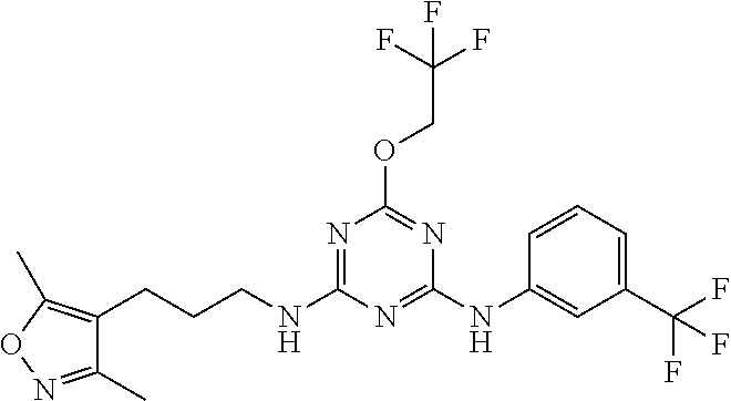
C1(C)=NOC(C)=C1CCCNC1=NC(OCC(F)(F)F)=NC(NC2=CC(C(F)(F)F)=CC=C2)=N1
